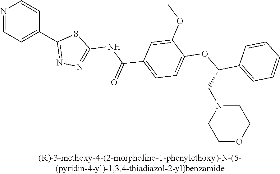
N1=CC=C(C2=NN=C(NC(C3=CC=C(OC(C4=CC=CC=C4)CN4CCOCC4)C(OC)=C3)=O)S2)C=C1
